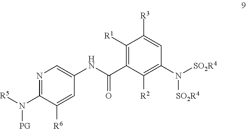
C1([R1])=C(C(NC2=CN=C(N([R5])[PG])C([R6])=C2)=O)C([R2])=C(N([SO2R4])[SO2R4])C=C1[R3]
